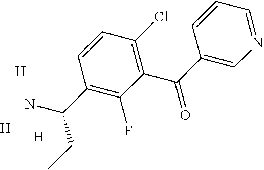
C1(C(C2=CN=CC=C2)=O)=C(Cl)C=CC(C(N)CC)=C1F.[H].[H].[H]
